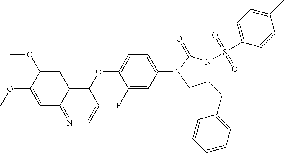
C1=C(OC)C(OC)=CC2=C(OC3=CC=C(N4C(=O)N(S(C5=CC=C(C)C=C5)(=O)=O)C(CC5=CC=CC=C5)C4)C=C3F)C=CN=C12
